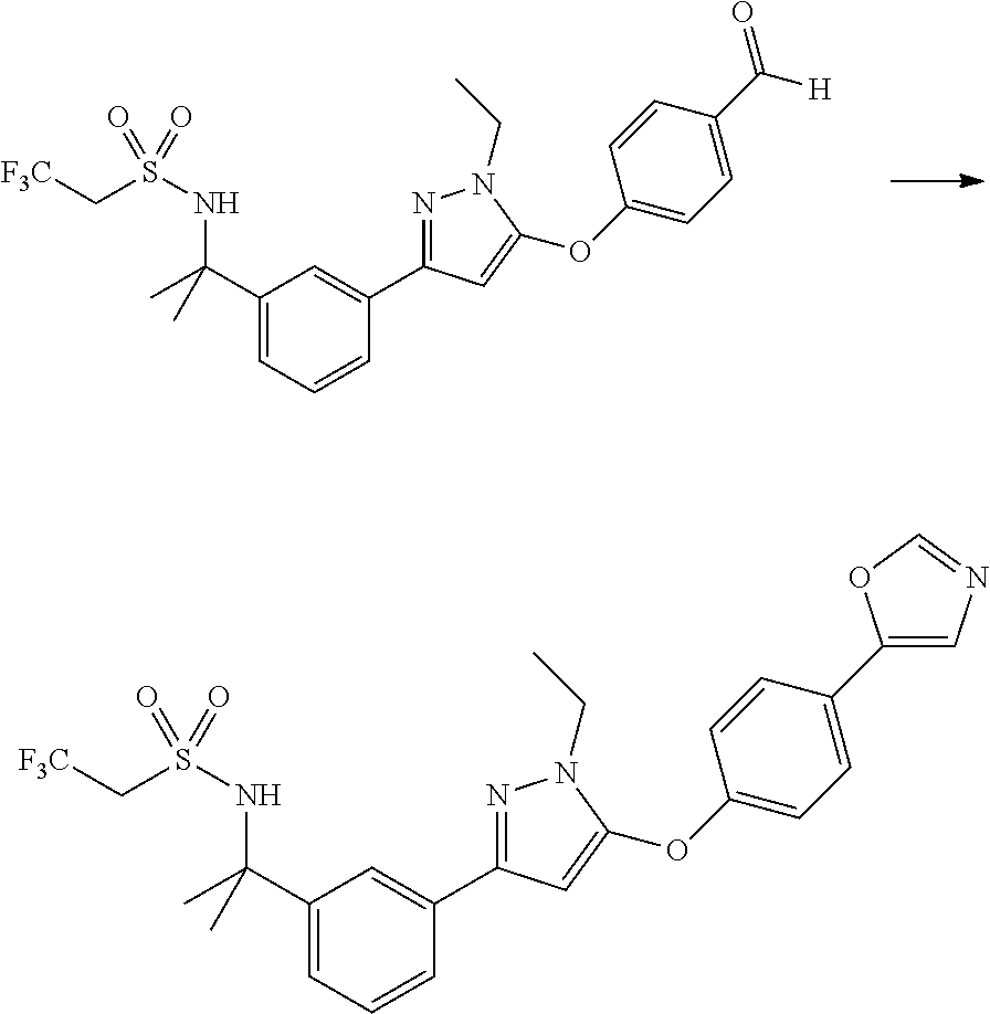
C1(C(C)(C)NS(C[F3C])(=O)=O)=CC=CC(C2=NN(CC)C(OC3=CC=C(C(=O)[H])C=C3)=C2)=C1.C1(C(C)(C)NS(C[F3C])(=O)=O)=CC=CC(C2=NN(CC)C(OC3=CC=C(C4=CN=CO4)C=C3)=C2)=C1
